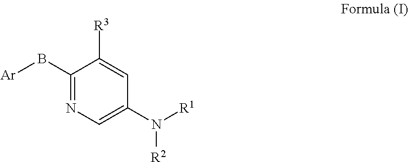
C1(B[Ar])=NC=C(N([R1])[R2])C=C1[R3]
